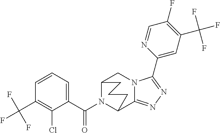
C12N(C(C3=CC=CC(C(F)(F)F)=C3Cl)=O)C(C3=NN=C(C4=CC(C(F)(F)F)=C(F)C=N4)N3C1)CCC2
